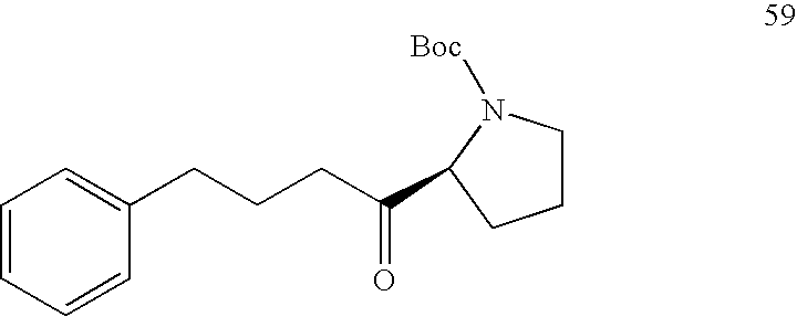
C1=CC=CC(CCCC(C2N([Boc])CCC2)=O)=C1
